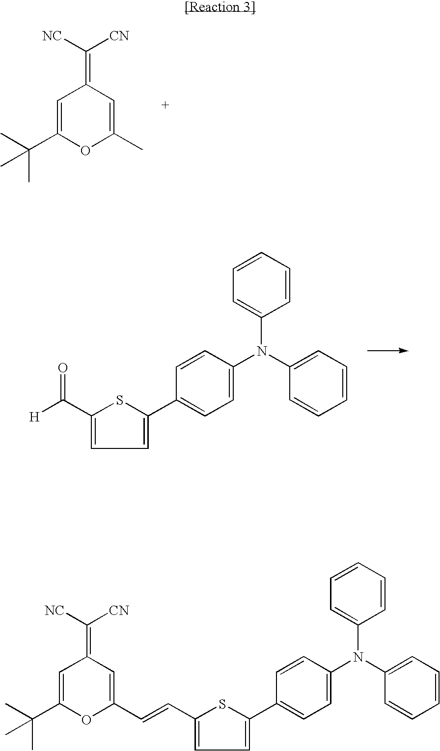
C1=C(C(C)(C)C)OC(C)=CC1=C([NC])[CN].[H]C(=O)C1=CC=C(C2=CC=C(N(C3=CC=CC=C3)C3=CC=CC=C3)C=C2)S1.C1=C(C(C)(C)C)OC(C=CC2=CC=C(C3=CC=C(N(C4=CC=CC=C4)C4=CC=CC=C4)C=C3)S2)=CC1=C([NC])[CN]
